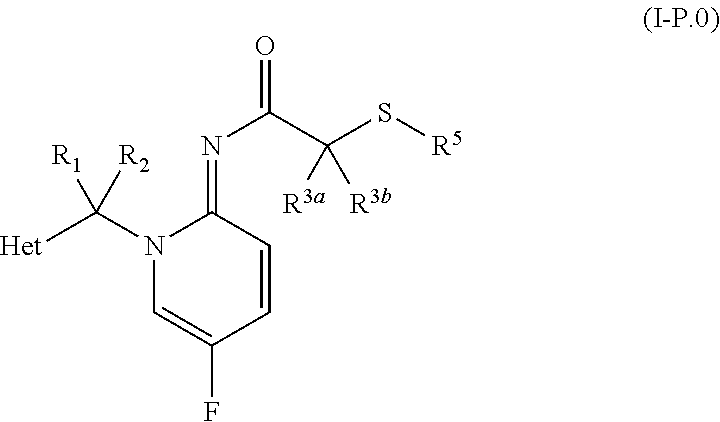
N1(C([Het])([R2])[R1])C=C(F)C=CC1=NC(=O)C(S[R5])([R3a])[R3b]
